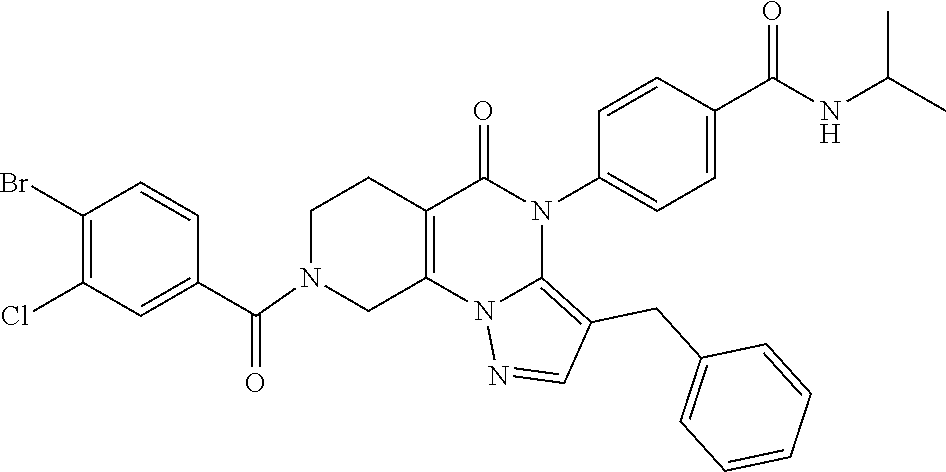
C1(Br)=C(Cl)C=C(C(=O)N2CC3=C(CC2)C(=O)N(C2=CC=C(C(NC(C)C)=O)C=C2)C2=C(CC4=CC=CC=C4)C=NN32)C=C1
